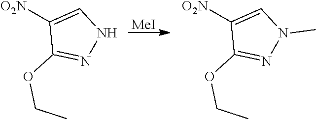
C1([O2N])=CNN=C1OCC.[MeI].C1([O2N])=CN(C)N=C1OCC
